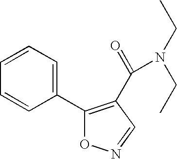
C1(C2=C(C(=O)N(CC)CC)C=NO2)=CC=CC=C1
